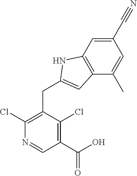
C1(Cl)=C(CC2=CC3=C(N2)C=C(C#N)C=C3C)C(Cl)=C(C(O)=O)C=N1
